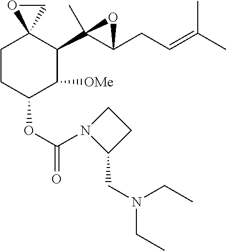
C1CC(OC(=O)N2C(CN(CC)CC)CC2)C([OMe])C(C2(C)C(CC=C(C)C)O2)C12CO2
